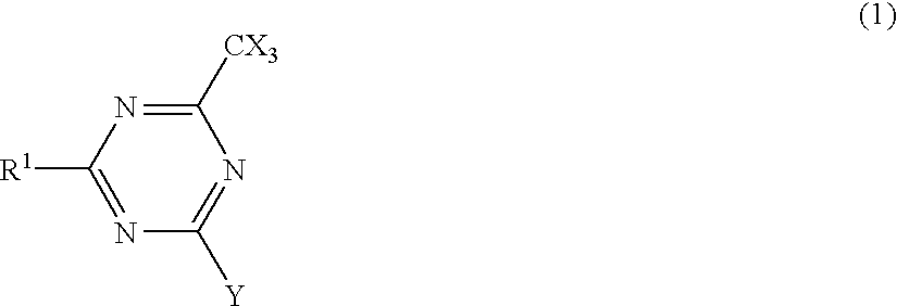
C1([R1])=NC([Y])=NC([CX3])=N1
